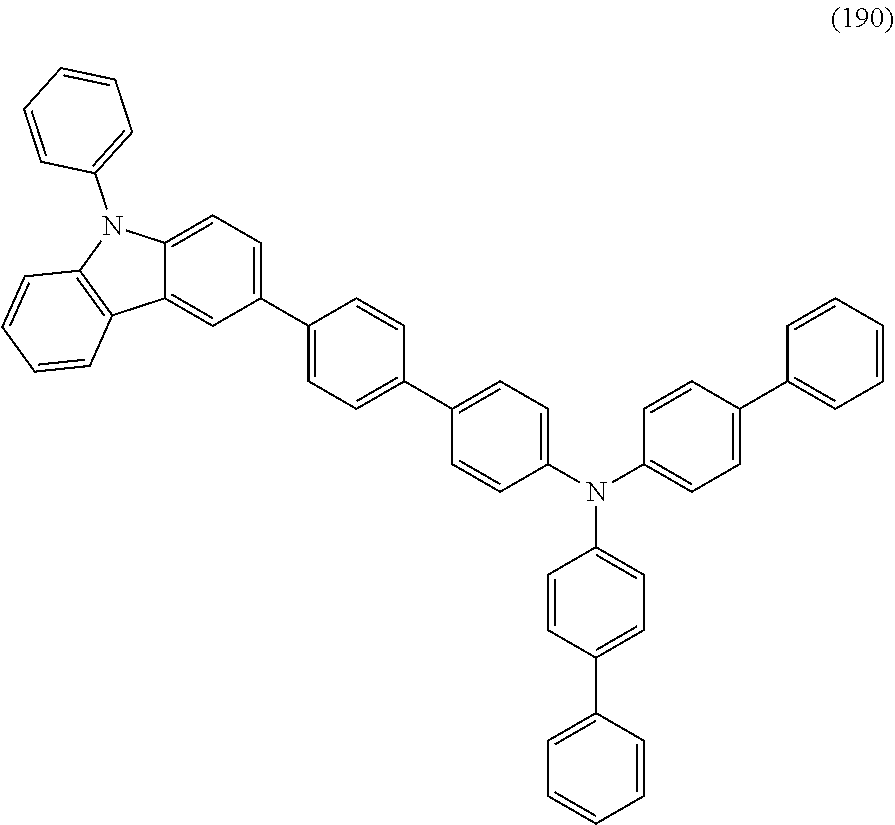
C1=CC(N(C2=CC=C(C3=CC=C(C4=CC=C5C(=C4)C4=C(N5C5=CC=CC=C5)C=CC=C4)C=C3)C=C2)C2=CC=C(C3=CC=CC=C3)C=C2)=CC=C1C1=CC=CC=C1
